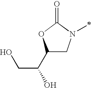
C1(C(O)CO)CN(C)C(=O)O1
